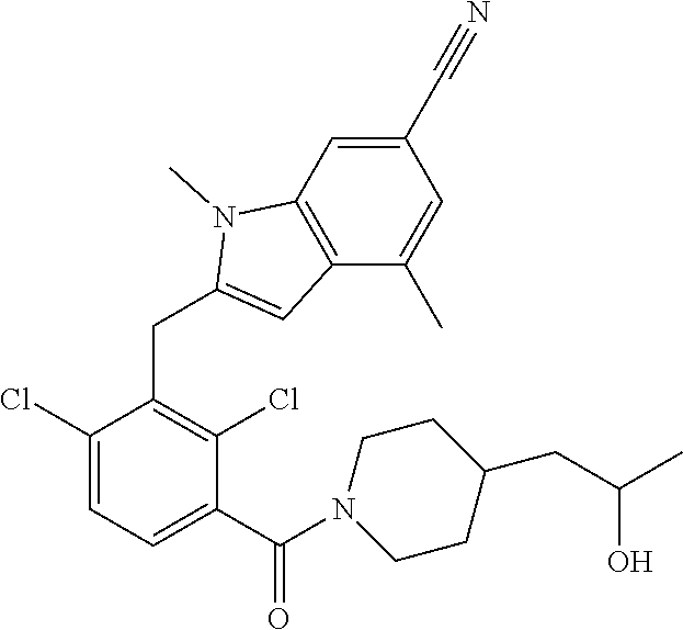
C1(Cl)=CC=C(C(=O)N2CCC(CC(C)O)CC2)C(Cl)=C1CC1=CC2=C(N1C)C=C(C#N)C=C2C
